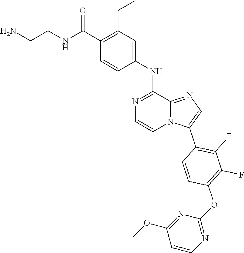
N1=C(NC2=CC(CC)=C(C(=O)NCCN)C=C2)C2=NC=C(C3=C(F)C(F)=C(OC4=NC=CC(OC)=N4)C=C3)N2C=C1
